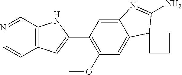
C12=CC(OC)=C(C3=CC4=C(N3)C=NC=C4)C=C1N=C(N)C21CCC1
